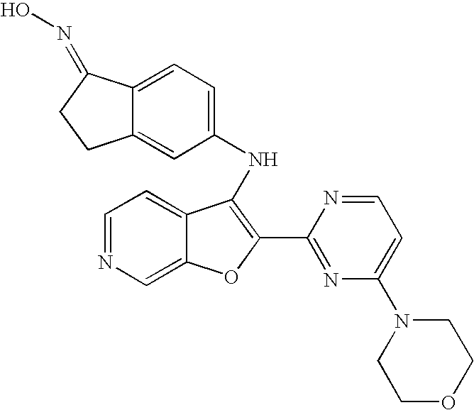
C12=CC=C(NC3=C(C4=NC(N5CCOCC5)=CC=N4)OC4=CN=CC=C43)C=C1CCC2=NO
